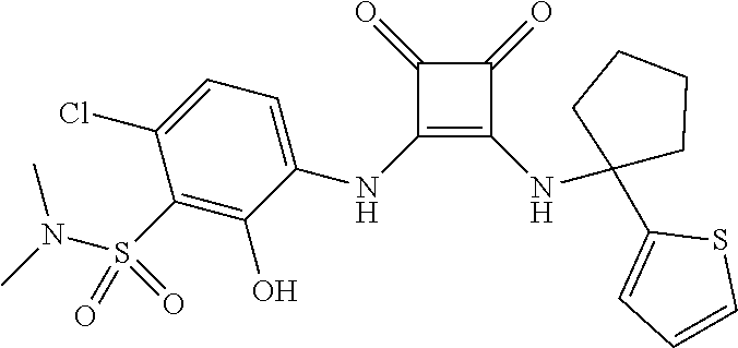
C1(=O)C(NC2=CC=C(Cl)C(S(=O)(N(C)C)=O)=C2O)=C(NC2(C3=CC=CS3)CCCC2)C1=O
